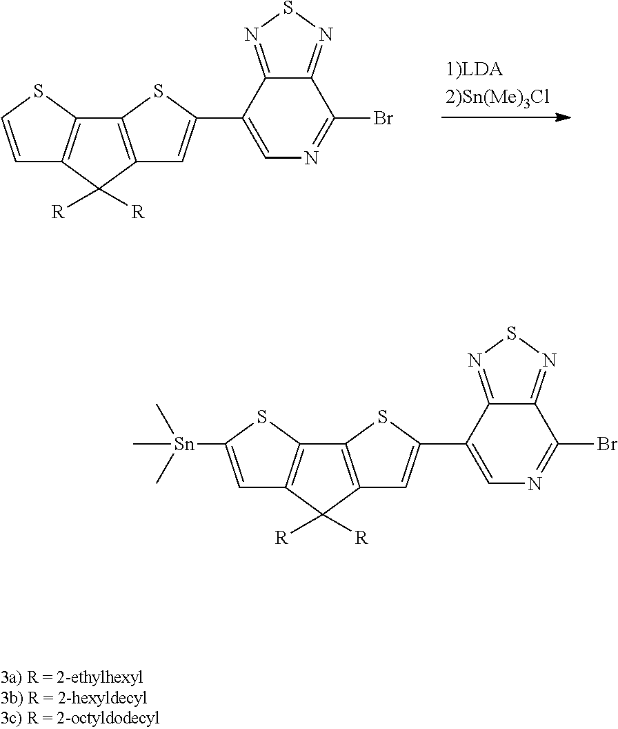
C1=CSC2=C1C([R])([R])C1=C2SC(C2=CN=C(Br)C3=NSN=C23)=C1.C1=C([Sn](C)(C)C)SC2=C1C([R])([R])C1=C2SC(C2=CN=C(Br)C3=NSN=C23)=C1
